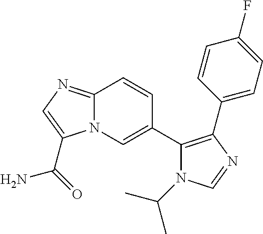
N12C(=NC=C1C(=O)N)C=CC(C1=C(C3=CC=C(F)C=C3)N=CN1C(C)C)=C2
